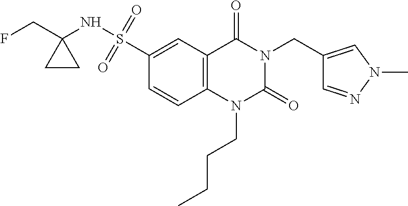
C12=C(C=C(S(NC3(CF)CC3)(=O)=O)C=C1)C(=O)N(CC1=CN(C)N=C1)C(=O)N2CCCC
